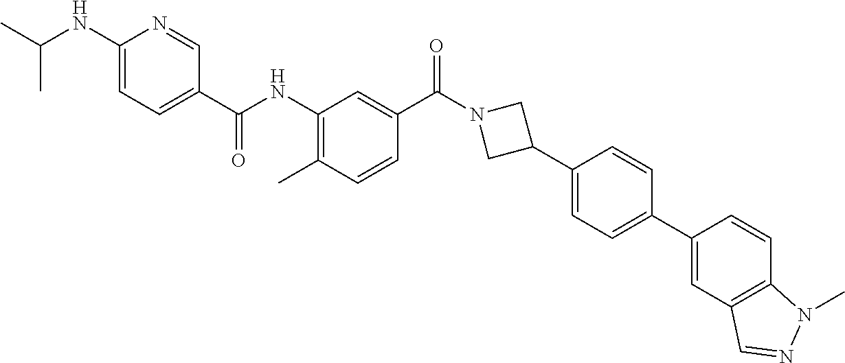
CC1=C(NC(C2=CC=C(NC(C)C)N=C2)=O)C=C(C(N2CC(C3=CC=C(C4=CC5=C(C=C4)N(C)N=C5)C=C3)C2)=O)C=C1
